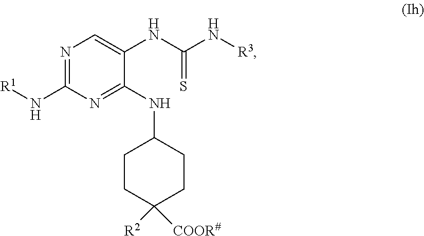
N1=C(N[R1])N=C(NC2CCC([R2])([COOR#])CC2)C(NC(=S)N[R3])=C1
